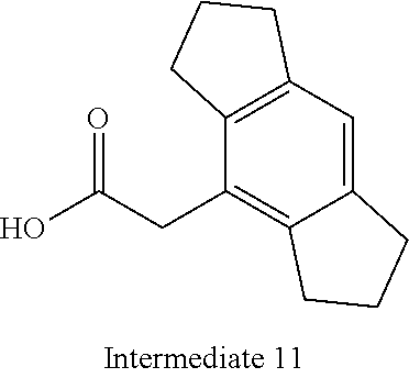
OC(CC1=C2C(=CC3=C1CCC3)CCC2)=O
